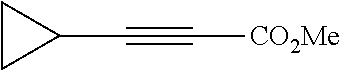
C(#C[CO2Me])C1CC1
